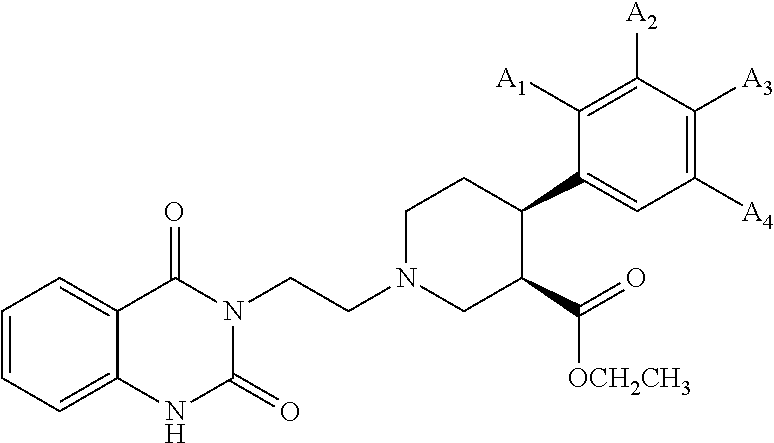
C12=CC=CC=C1NC(=O)N(CCN1CC(C([OCH2CH3])=O)C(C3=CC([A4])=C([A3])C([A2])=C3[A1])CC1)C2=O
